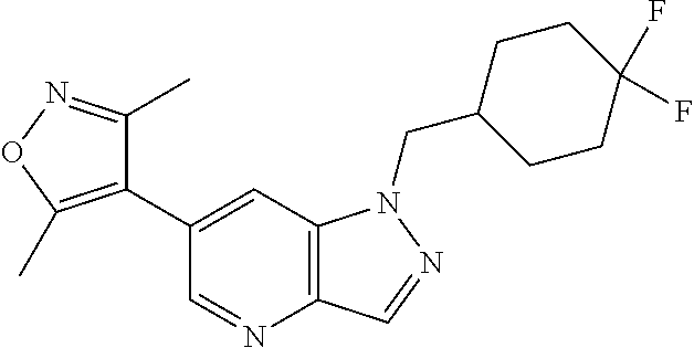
C12=C(C=C(C3=C(C)ON=C3C)C=N1)N(CC1CCC(F)(F)CC1)N=C2
